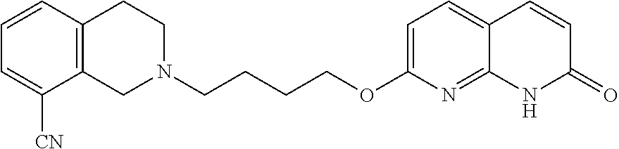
C12=C(CCN(CCCCOC3=CC=C4C(=N3)NC(=O)C=C4)C1)C=CC=C2[CN]
